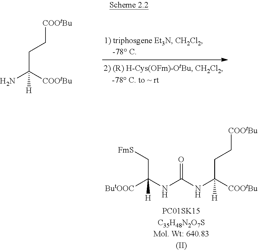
NC([COOtBu])(CC[COOtBu])[H].O=C(NC([COOtBu])(CC[COOtBu])[H])NC([ButOOC])(C[FmS])[H]
